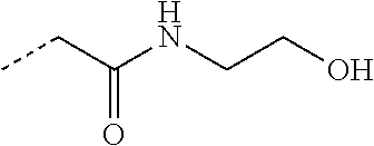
N(CCO)C(CC)=O
